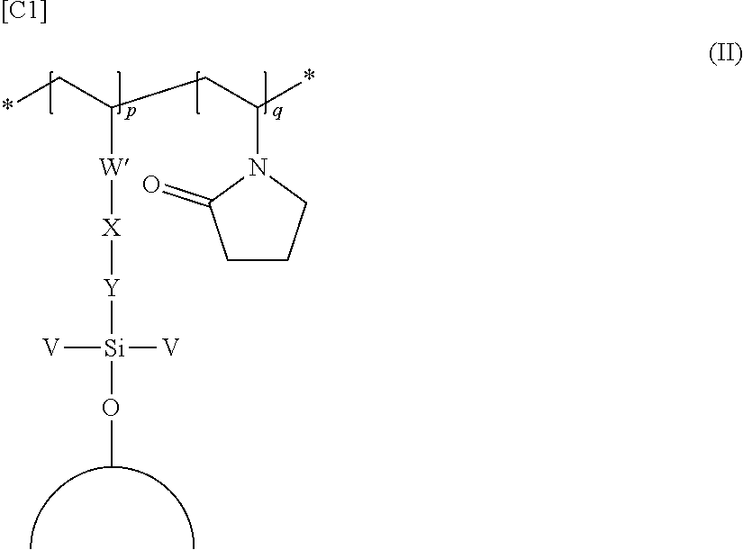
*CC(CC(*)N1C(=O)CCC1)[W][X][Y][Si](OC)([V])[V].[[C1]]
